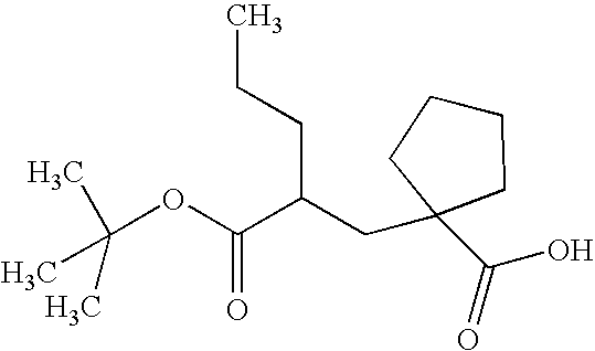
C(OC(C(CCC)CC1(C(O)=O)CCCC1)=O)(C)(C)C
